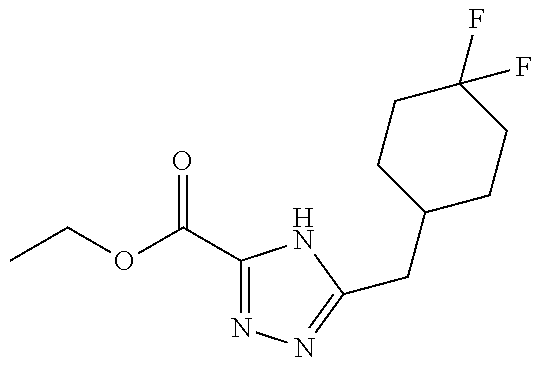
CCOC(C1=NN=C(CC2CCC(F)(F)CC2)N1)=O
